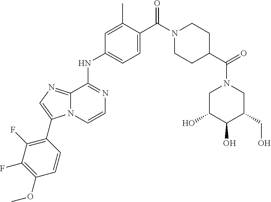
C1C(O)C(O)C(CO)CN1C(C1CCN(C(C2=CC=C(NC3=NC=CN4C3=NC=C4C3=C(F)C(F)=C(OC)C=C3)C=C2C)=O)CC1)=O
